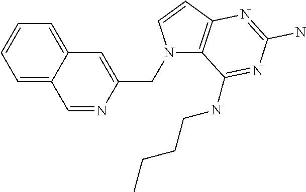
N1(CC2=CC3=CC=CC=C3C=N2)C2=C(C=C1)N=C(N)N=C2NCCCC
